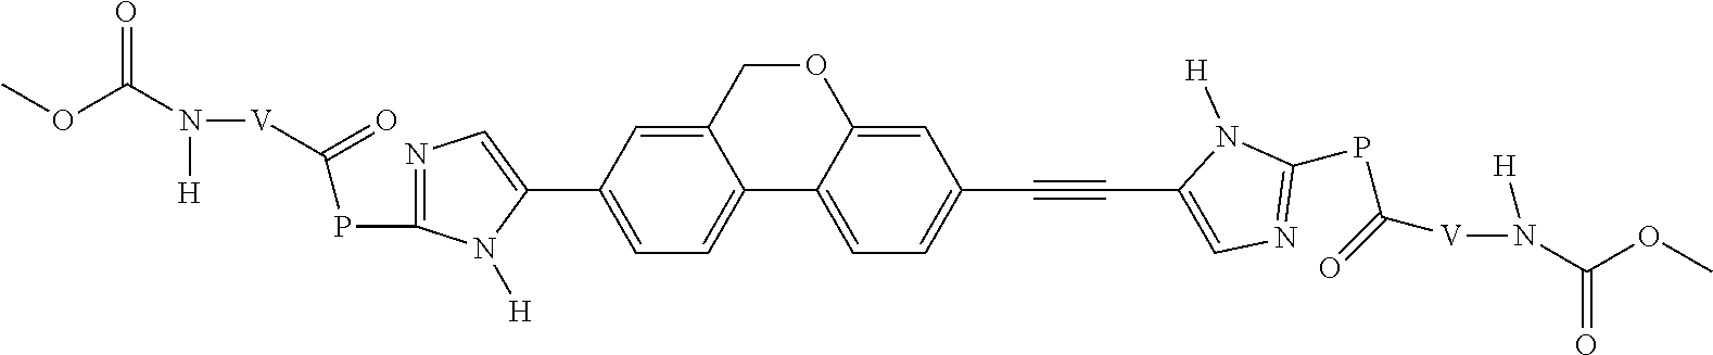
C12=CC(C3=CN=C(PC([V]N(C(OC)=O)[H])=O)N3[H])=CC=C1C1=CC=C(C#CC3=CN=C(PC([V]N([H])C(OC)=O)=O)N3[H])C=C1OC2
